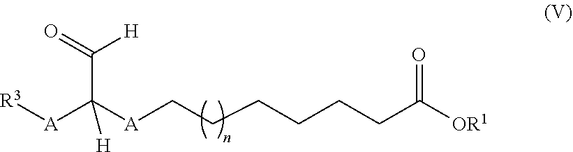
[A](C([A]CCCCCCC([OR1])=O)(C(=O)[H])[H])[R3]
